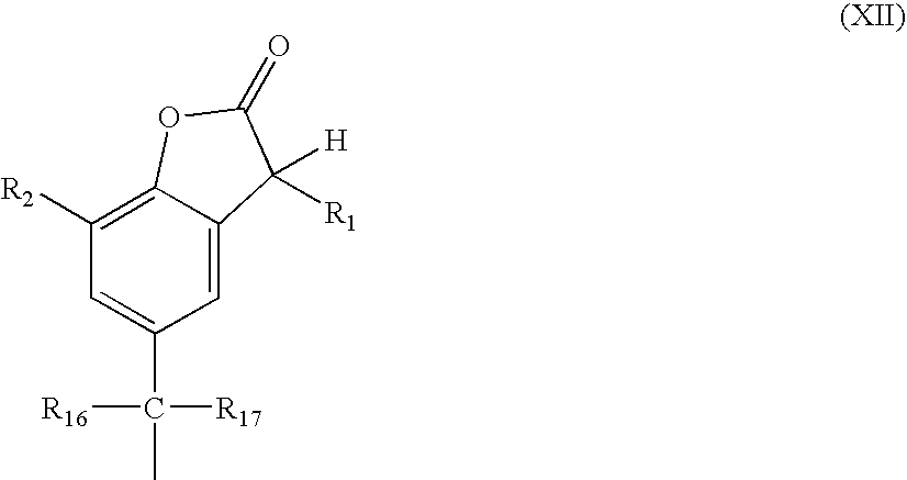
C1([R2])=C2C(=CC(C([R17])([R16])C)=C1)C([H])([R1])C(=O)O2
